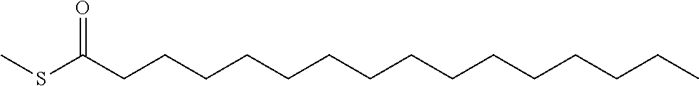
CCCCCCCCCCCCCCCC(SC)=O
